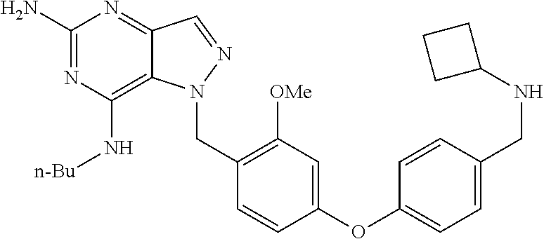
C1(N)=NC(N[n-Bu])=C2C(=N1)C=NN2CC1=C([OMe])C=C(OC2=CC=C(CNC3CCC3)C=C2)C=C1
